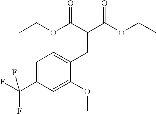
C1=C(C(F)(F)F)C=C(OC)C(CC(C(OCC)=O)C(OCC)=O)=C1
